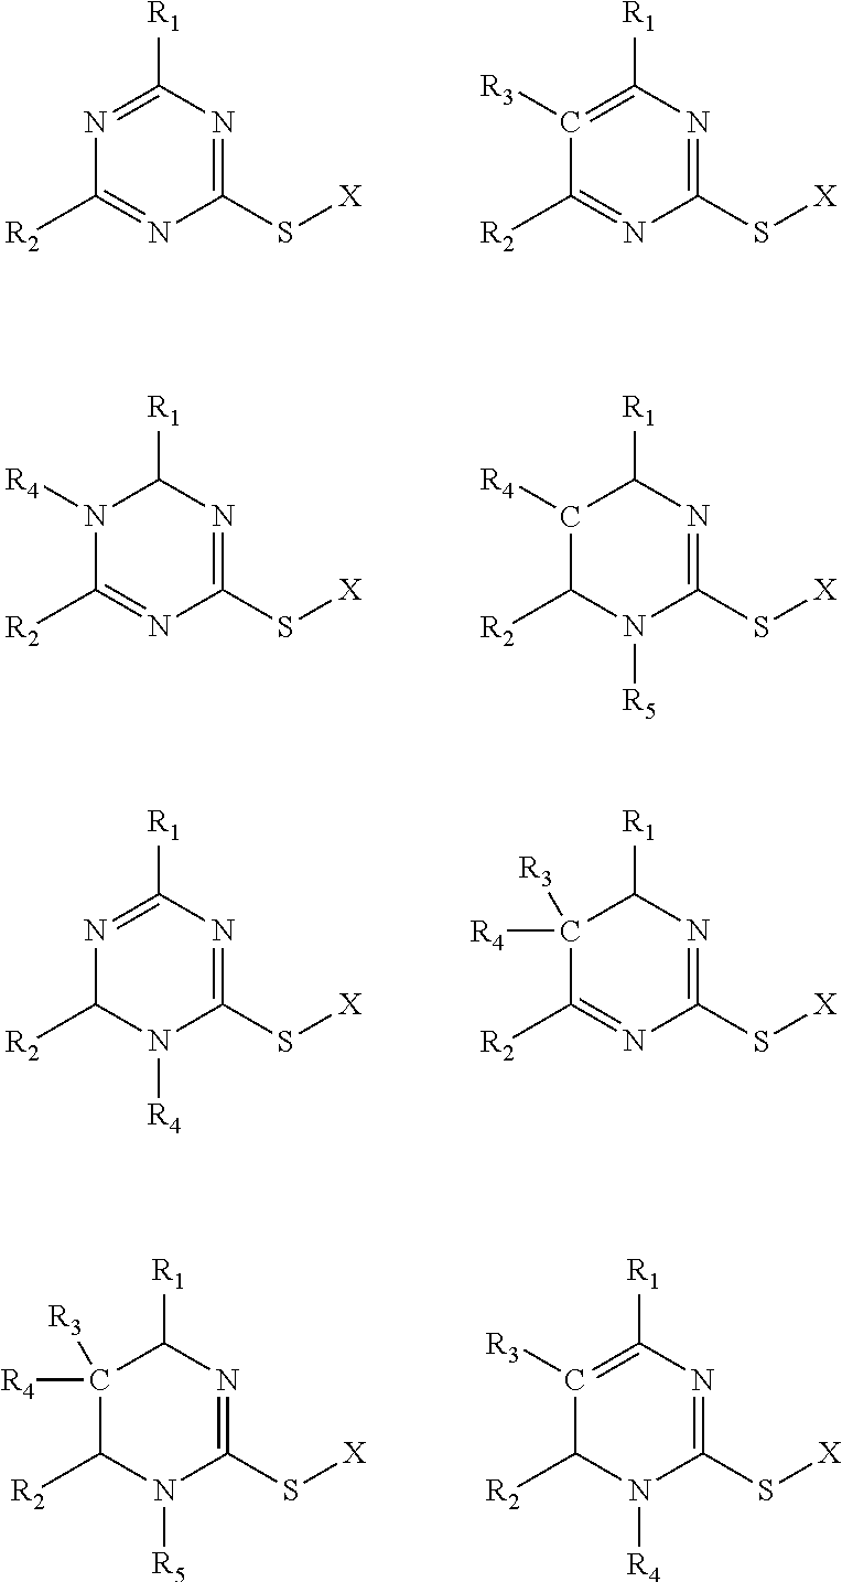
N1=C([R1])N=C(S[X])N=C1[R2].C1([R3])=C([R1])N=C(S[X])N=C1[R2].N1([R4])C([R2])=NC(S[X])=NC1[R1].C1([R4])C([R2])N([R5])C(S[X])=NC1[R1].N1=C([R1])N=C(S[X])N([R4])C1[R2].C1([R4])([R3])C([R2])=NC(S[X])=NC1[R1].C1([R4])([R3])C([R2])N([R5])C(S[X])=NC1[R1].C1([R3])=C([R1])N=C(S[X])N([R4])C1[R2]
